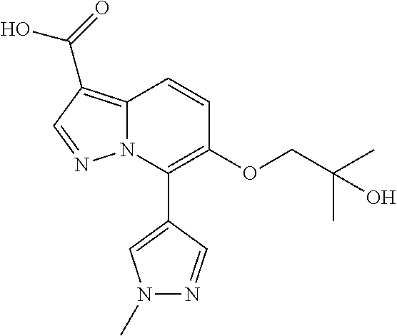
C12=C(C(=O)O)C=NN1C(C1=CN(C)N=C1)=C(OCC(C)(C)O)C=C2
